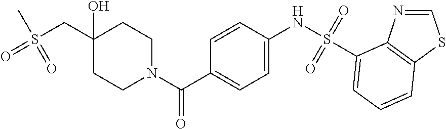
C1CN(C(C2=CC=C(NS(=O)(=O)C3=CC=CC4=C3N=CS4)C=C2)=O)CCC1(O)CS(=O)(=O)C
